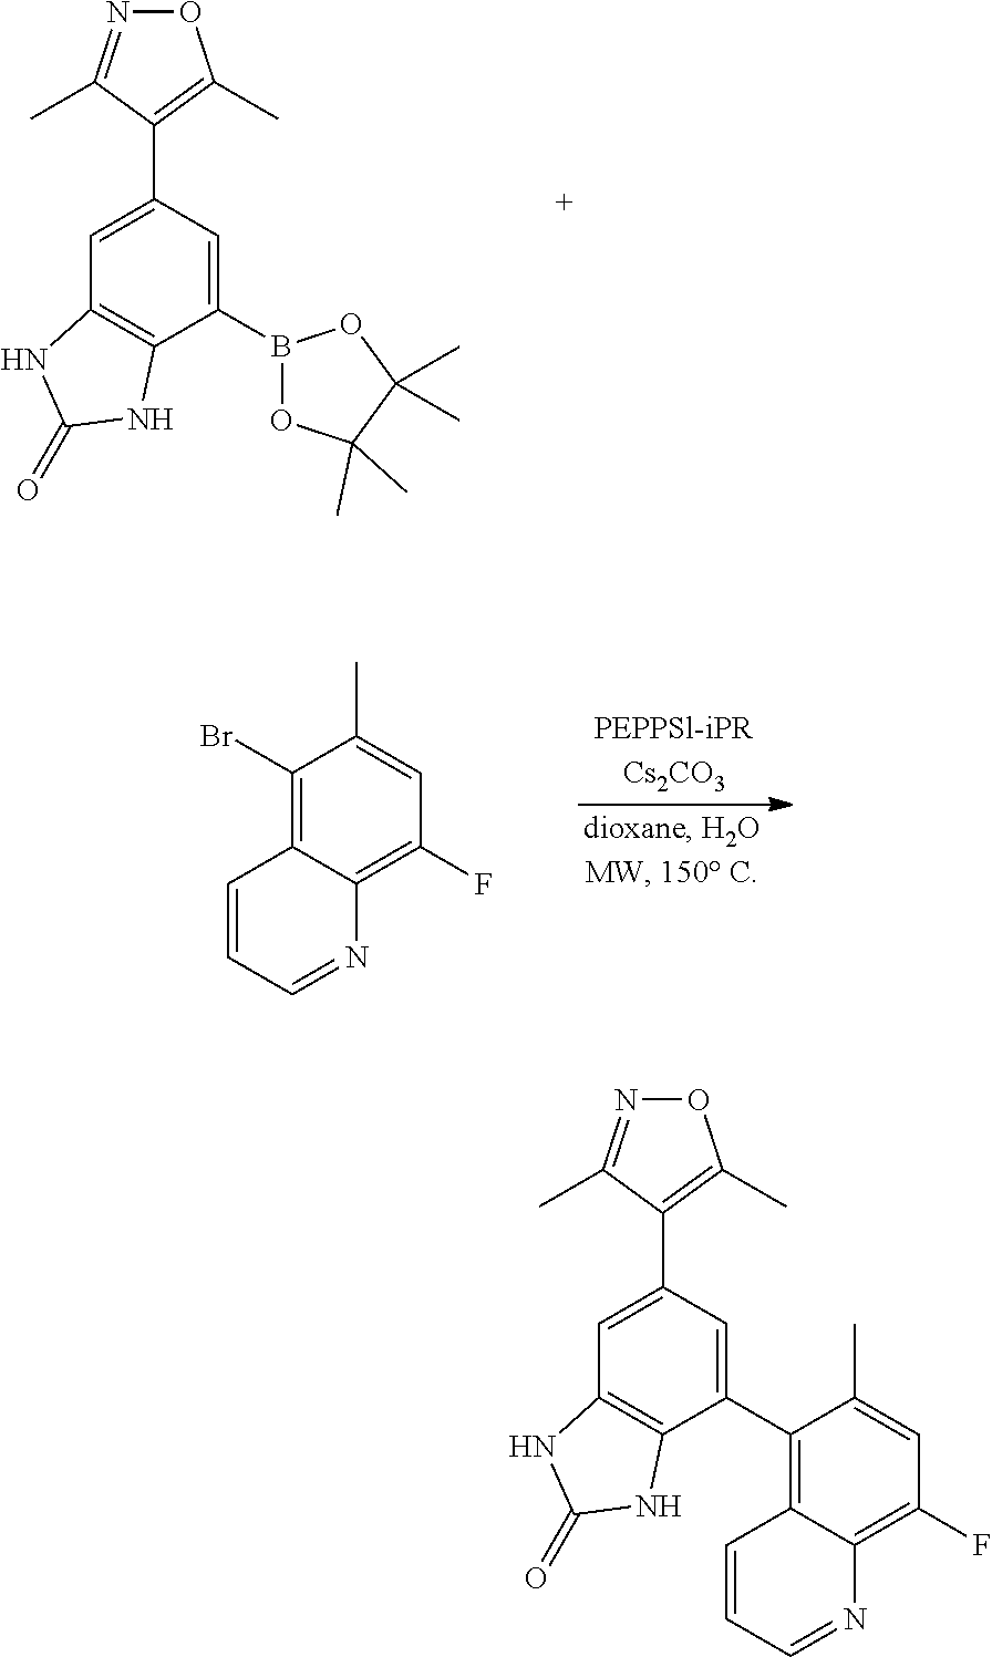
C1=C(C2=C(C)ON=C2C)C=C(B2OC(C)(C)C(C)(C)O2)C2=C1NC(=O)N2.C1(Br)=C2C(=C(F)C=C1C)N=CC=C2.C1=C(C2=C(C)ON=C2C)C=C(C2=C3C(=C(F)C=C2C)N=CC=C3)C2=C1NC(=O)N2
